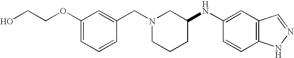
C1(OCCO)=CC=CC(CN2CCCC(NC3=CC4=C(C=C3)NN=C4)C2)=C1
